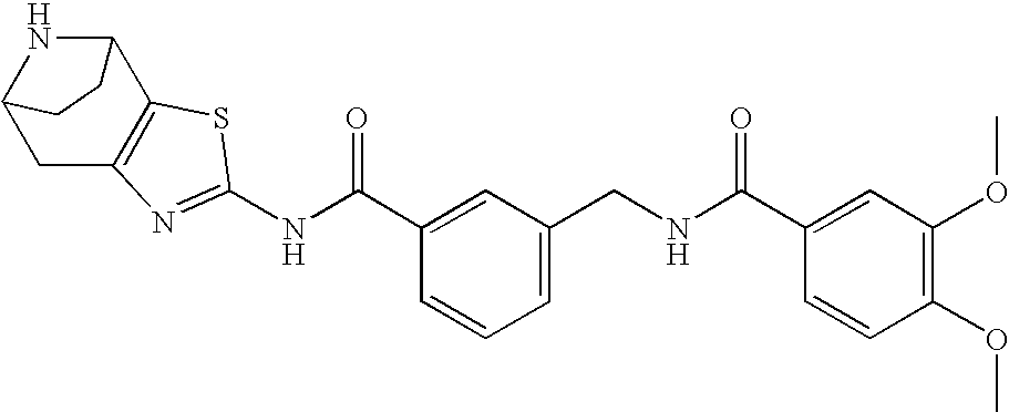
N(C(C1=CC(CNC(C2=CC(OC)=C(OC)C=C2)=O)=CC=C1)=O)C1=NC2=C(C3NC(C2)CC3)S1
